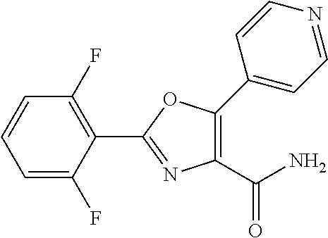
C1=C(F)C(C2=NC(C(N)=O)=C(C3=CC=NC=C3)O2)=C(F)C=C1
